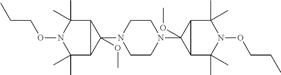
C1CN(C2(OC)C3C(C)(C)N(OCCC)C(C)(C)C23)CCN1C1(OC)C2C(C)(C)N(OCCC)C(C)(C)C12
